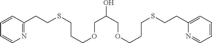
N1=C(CCSCCCOCC(COCCCSCCC2=CC=CC=N2)O)C=CC=C1
